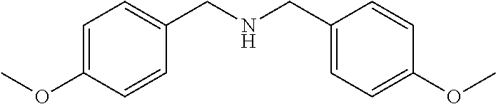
C1=C(OC)C=CC(CNCC2=CC=C(OC)C=C2)=C1
